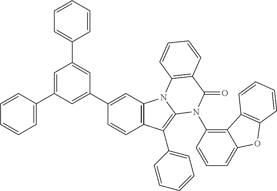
C1(C2=CC(C3=CC=CC=C3)=CC(C3=CC=CC=C3)=C2)=CC2=C(C=C1)C(C1=CC=CC=C1)=C1N2C2=C(C(=O)N1C1=C3C(=CC=C1)OC1=C3C=CC=C1)C=CC=C2
